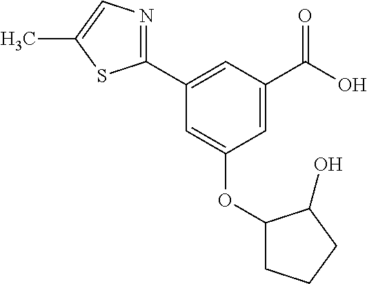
C1=C(C(O)=O)C=C(C2=NC=C(C)S2)C=C1OC1CCCC1O
